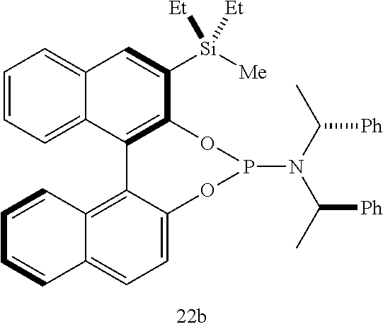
C12=CC=CC=C1C1=C(C([Si]([Me])([Et])[Et])=C2)OP(N(C(C)[Ph])C(C)[Ph])OC2=CC=C3C(=C12)C=CC=C3
